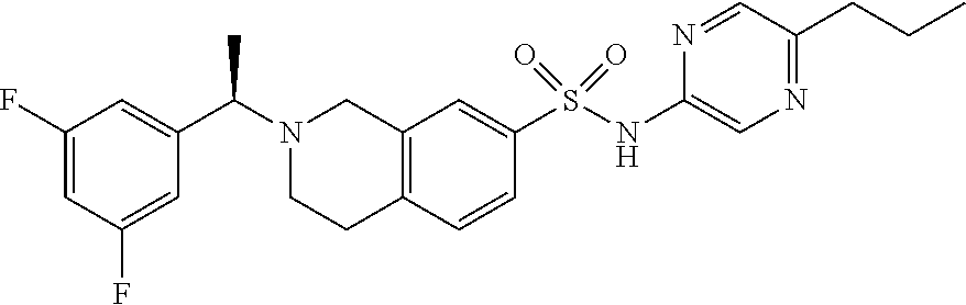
C1(F)=CC(F)=CC(C(N2CCC3=C(C2)C=C(S(NC2=CN=C(CCC)C=N2)(=O)=O)C=C3)C)=C1
